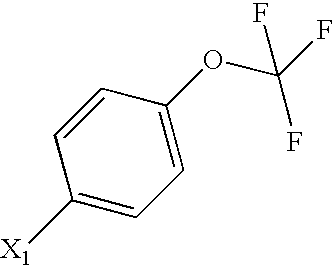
C1([X1])=CC=C(OC(F)(F)F)C=C1
